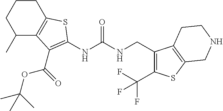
C1CCC(C)C2=C1SC(NC(NCC1=C(C(F)(F)F)SC3=C1CCNC3)=O)=C2C(OC(C)(C)C)=O
